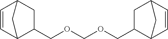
C1(COCOCC2C3C=CC(C2)C3)CC2C=CC1C2
